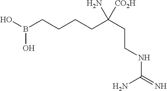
OB(CCCCC(CCNC(=N)N)(N)[CO2H])O
